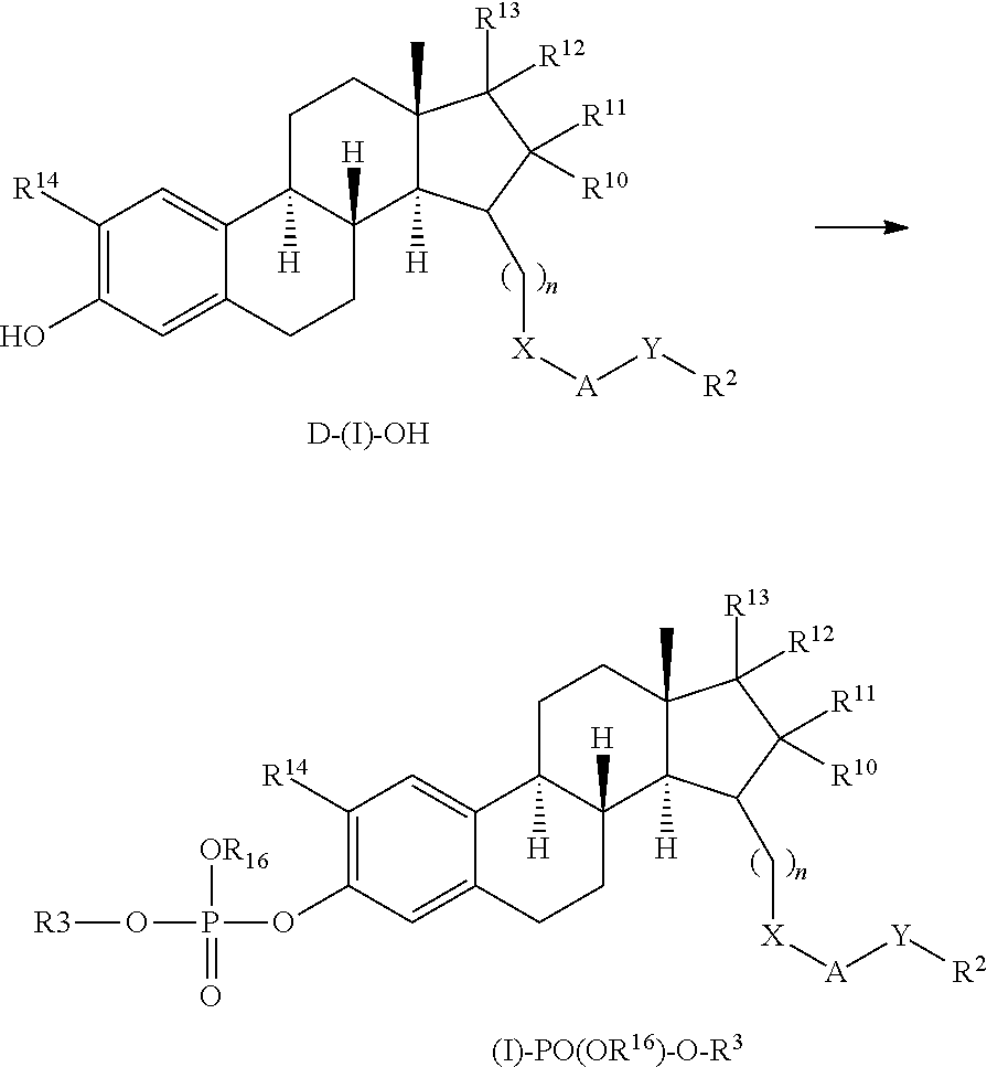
C1([R14])=C(O)C=C2C(=C1)C1([H])C([H])(CC2)C2([H])C(C)(CC1)C([R13])([R12])C([R11])([R10])C2C[X][A][Y][R2].[D-(I)-OH].C1([R14])=C(OP([OR16])(=O)O[R3])C=C2C(=C1)C1([H])C([H])(CC2)C2([H])C(C)(CC1)C([R13])([R12])C([R11])([R10])C2C[X][A][Y][R2].[(I)-PO(OR16)-O-R3]
